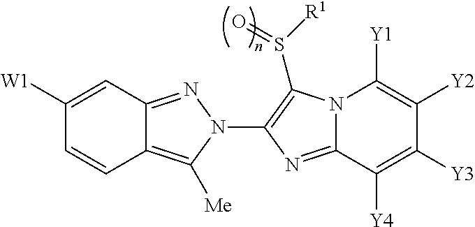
C1([W1])=CC2=NN(C3=C(S([R1])=O)N4C(=N3)C([Y4])=C([Y3])C([Y2])=C4[Y1])C([Me])=C2C=C1
